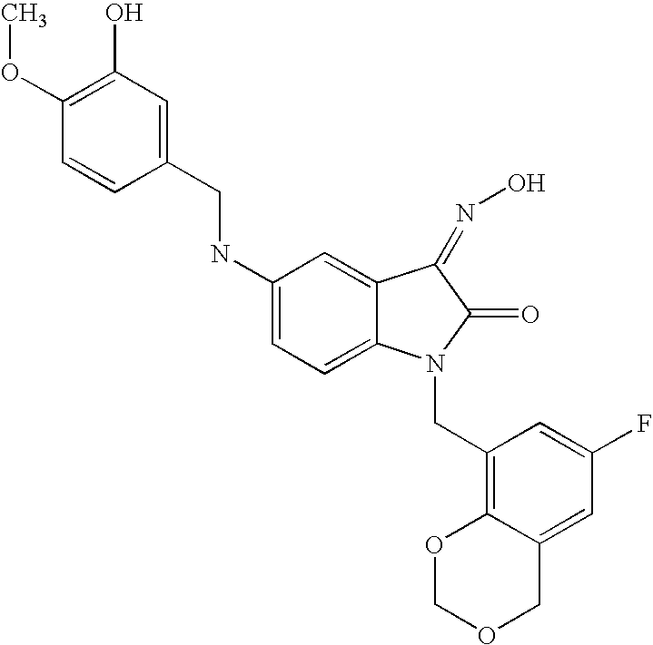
C1(NCC2=CC(O)=C(OC)C=C2)=CC=C2C(=C1)C(=NO)C(=O)N2CC1=C2C(=CC(F)=C1)COCO2
